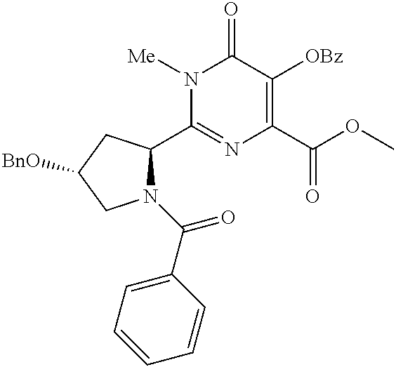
C1(C2N(C(C3=CC=CC=C3)=O)CC([BnO])C2)=NC(C(OC)=O)=C([OBz])C(=O)N1[Me]
